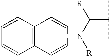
C1=CC2=C(C=C1)C=CC=C2.CN(C([R])C(C)C)[R]
